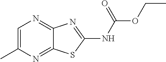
C1=C(C)N=C2C(=N1)N=C(NC(OCC)=O)S2
